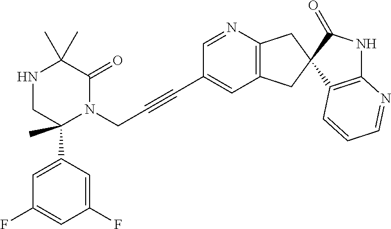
C1(C)(C)NCC(C2=CC(F)=CC(F)=C2)(C)N(CC#CC2=CC3=C(N=C2)CC2(C3)C3=C(NC2=O)N=CC=C3)C1=O
